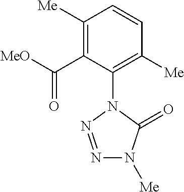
C1([Me])=C(C([MeO])=O)C(N2N=NN([Me])C2=O)=C([Me])C=C1
